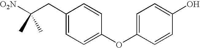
C1(CC([O2N])(C)C)=CC=C(OC2=CC=C(O)C=C2)C=C1
